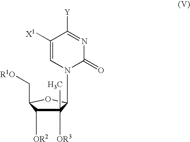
C1([OR3])(C)C([OR2])C(C[R1O])OC1N1C(=O)N=C([Y])C([X1])=C1
